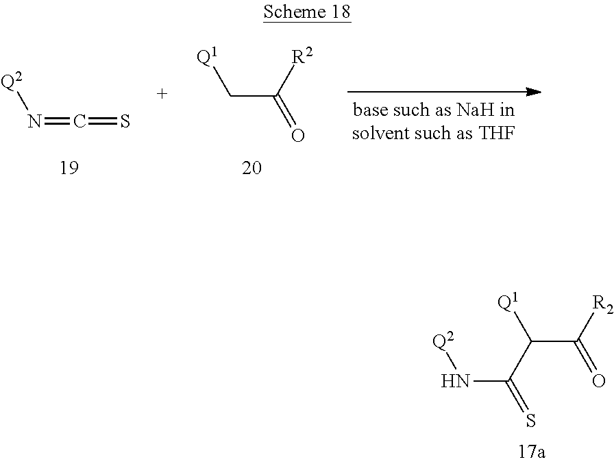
[Q2]N=C=S.[Q1]CC(=O)[R2].[Q1]C(C(=O)[R2])C(=S)N[Q2]
